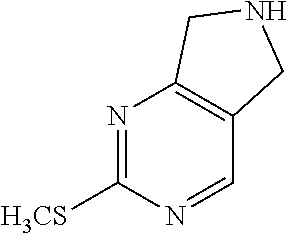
N1=C([H3CS])N=CC2=C1CNC2
